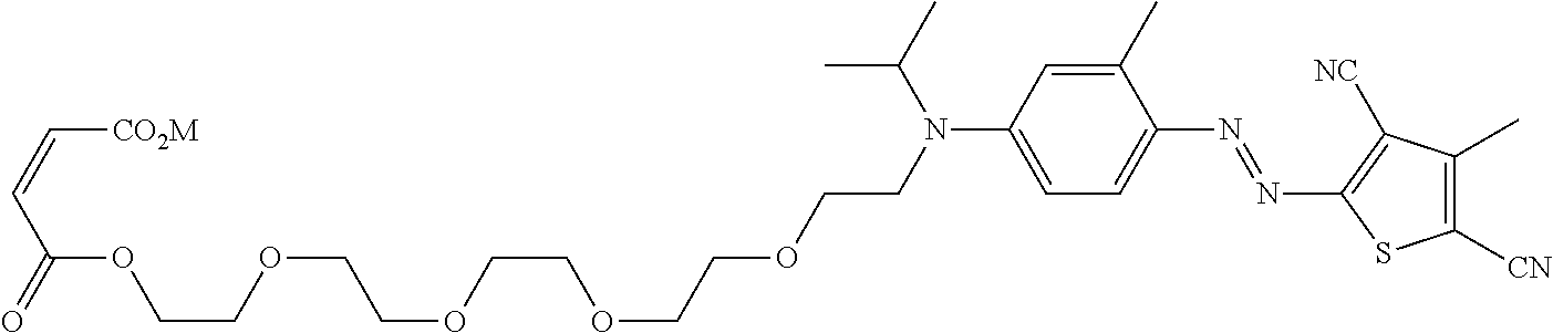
C1(C)=CC(N(CCOCCOCCOCCOCCOC(C=C[CO2M])=O)C(C)C)=CC=C1N=NC1=C([NC])C(C)=C([CN])S1
